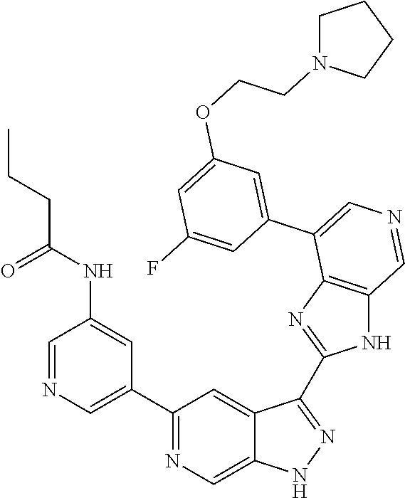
C1(C2=CN=CC(NC(CCC)=O)=C2)=NC=C2C(=C1)C(C1=NC3=C(N1)C=NC=C3C1=CC(OCCN3CCCC3)=CC(F)=C1)=NN2
